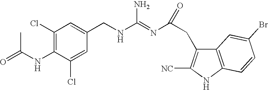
C1(NC(C)=O)=C(Cl)C=C(CNC(N)=NC(CC2=C([NC])NC3=C2C=C(Br)C=C3)=O)C=C1Cl
